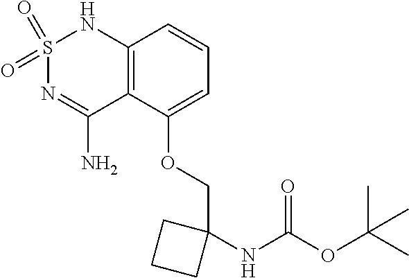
C12=C(C(OCC3(NC(OC(C)(C)C)=O)CCC3)=CC=C1)C(N)=NS(=O)(=O)N2
